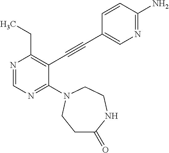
N1=CN=C(N2CCNC(=O)CC2)C(C#CC2=CN=C(N)C=C2)=C1CC
